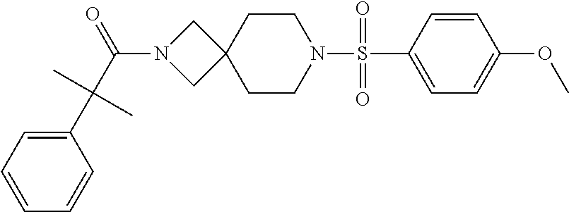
C(N1CC2(C1)CCN(S(C1=CC=C(OC)C=C1)(=O)=O)CC2)(C(C1=CC=CC=C1)(C)C)=O
